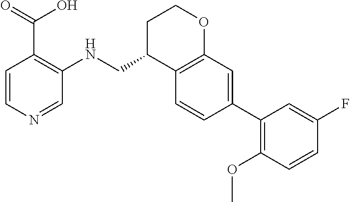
C1=CN=CC(NCC2C3=C(OCC2)C=C(C2=C(OC)C=CC(F)=C2)C=C3)=C1C(=O)O
